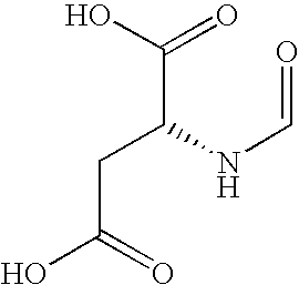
OC(=O)CC(C(=O)O)NC=O
